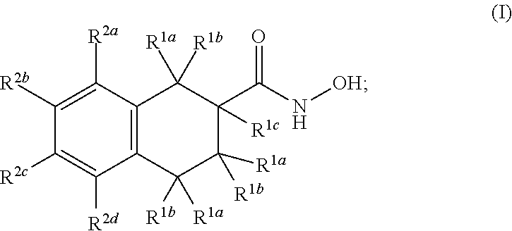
C12=C(C([R2a])=C([R2b])C([R2c])=C1[R2d])C([R1a])([R1b])C([R1c])(C(N[OH])=O)C([R1b])([R1a])C2([R1b])[R1a]
